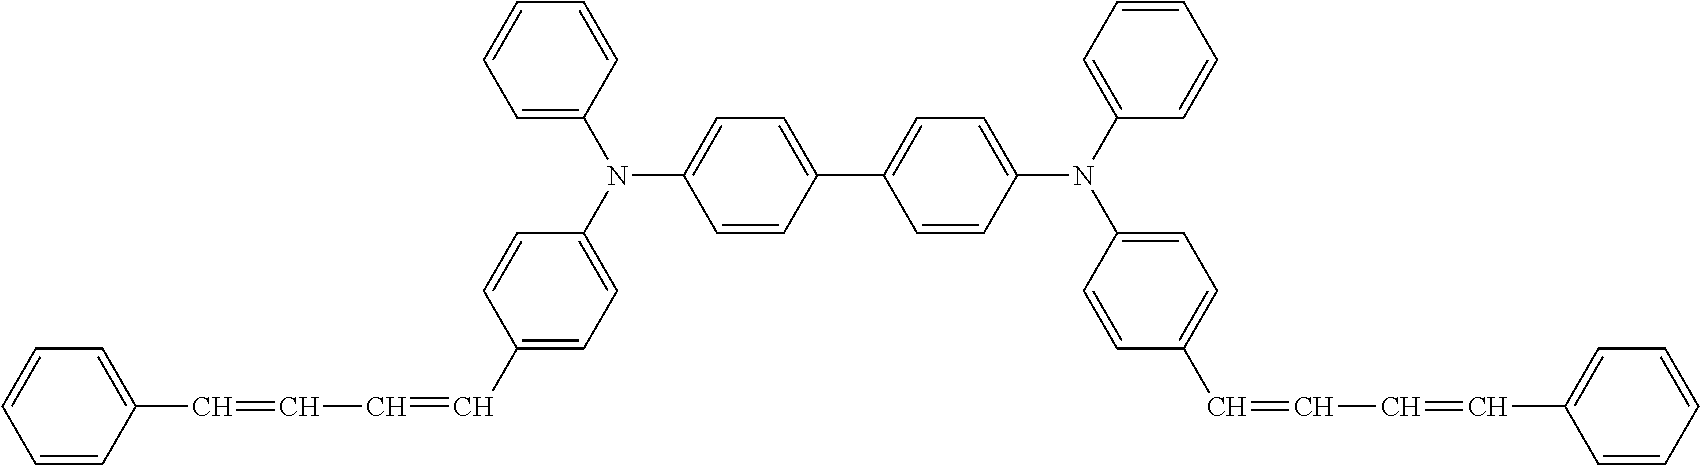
C1=CC(C=CC=CC2=CC=C(N(C3=CC=CC=C3)C3=CC=C(C4=CC=C(N(C5=CC=CC=C5)C5=CC=C(C=CC=CC6=CC=CC=C6)C=C5)C=C4)C=C3)C=C2)=CC=C1
